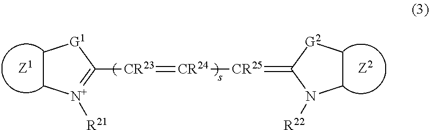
C1C[N+]([R21])=C([CR23]=[CR24][CR25]=C2N([R22])CC[G2]2)[G1]1
